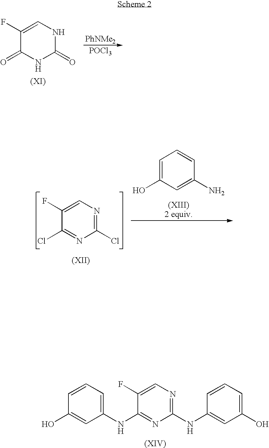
C1(NC2=NC(NC3=CC(O)=CC=C3)=NC=C2F)=CC=CC(O)=C1.C1(F)=CNC(=O)NC1=O.[PhNMe2].[POCl3].C1(F)=CN=C(Cl)N=C1Cl.C1=C(O)C=C(N)C=C1
